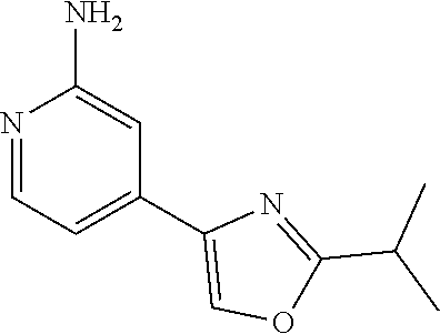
N1=CC=C(C2=COC(C(C)C)=N2)C=C1N
